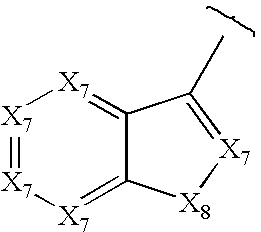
[X7]1=[X7][X7]=C2C(=[X7]1)C(C)=[X7][X8]2
